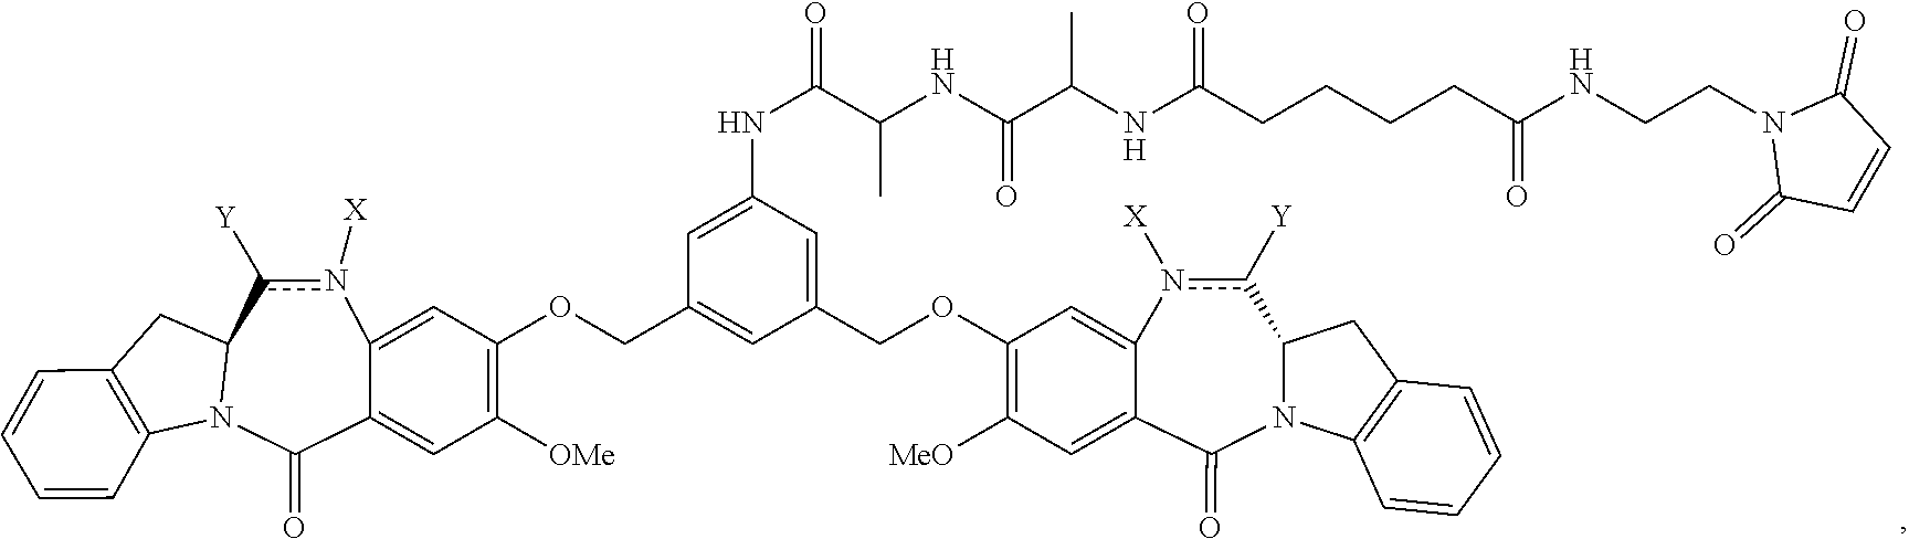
C1=C(NC(C(C)NC(C(NC(CCCCC(NCCN2C(=O)C=CC2=O)=O)=O)C)=O)=O)C=C(COC2=C([MeO])C=C3C(=C2)n([X])c([Y])C2N(C3=O)C3=C(C2)C=CC=C3)C=C1COC1=C([OMe])C=C2C(=C1)n([X])c([Y])C1N(C2=O)C2=C(C1)C=CC=C2
